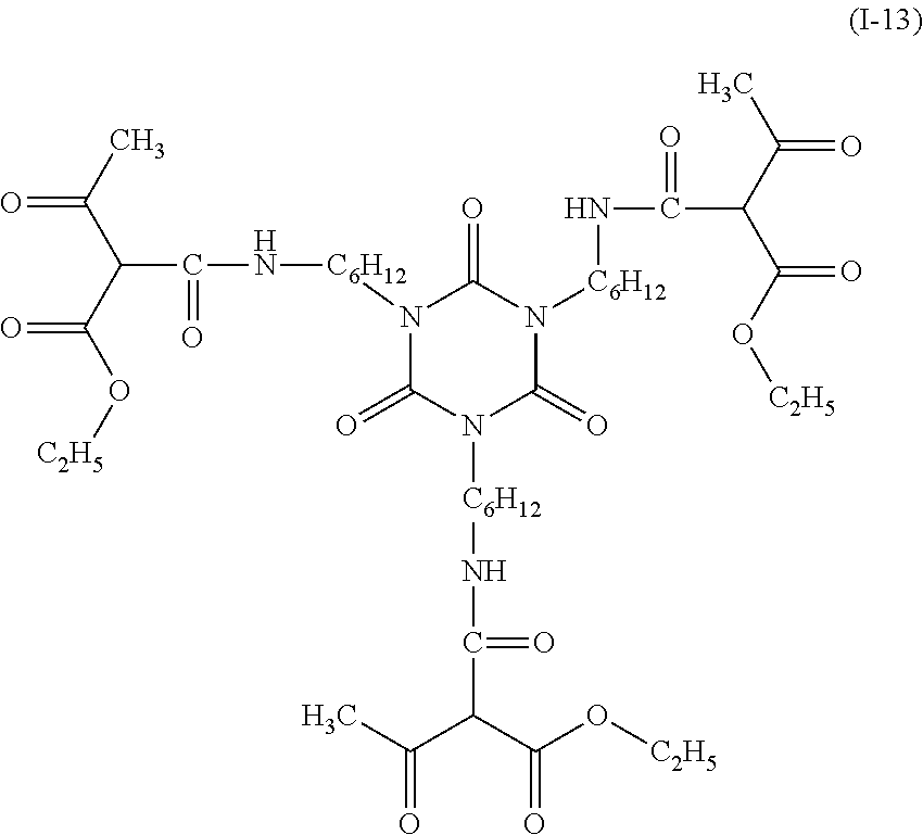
N1([C6H12]NC(C(C(O[C2H5])=O)C(C)=O)=O)C(=O)N([C6H12]NC(C(C(O[C2H5])=O)C(C)=O)=O)C(=O)N([C6H12]NC(=O)C(C(C)=O)C(O[C2H5])=O)C1=O
